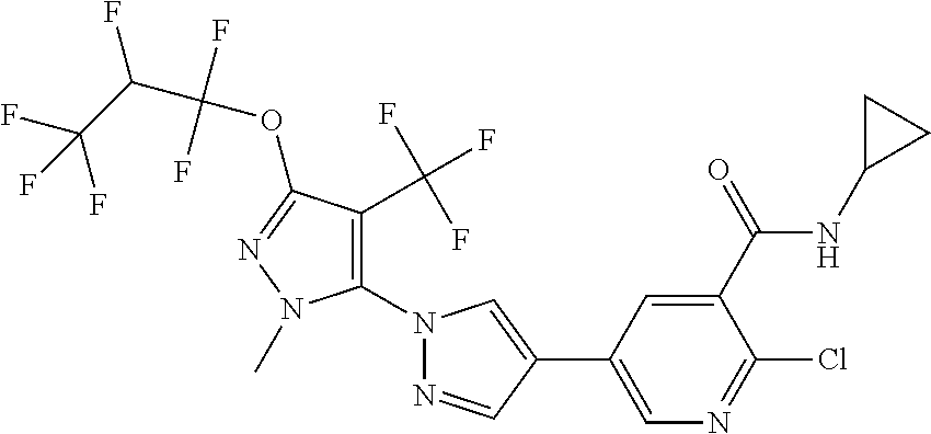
C1(N2N=CC(C3=CN=C(Cl)C(C(=O)NC4CC4)=C3)=C2)=C(C(F)(F)F)C(OC(C(C(F)(F)F)F)(F)F)=NN1C
